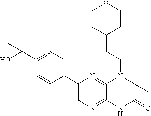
C1(C2=CN=C3C(=N2)N(CCC2CCOCC2)C(C)(C)C(=O)N3)=CN=C(C(O)(C)C)C=C1
